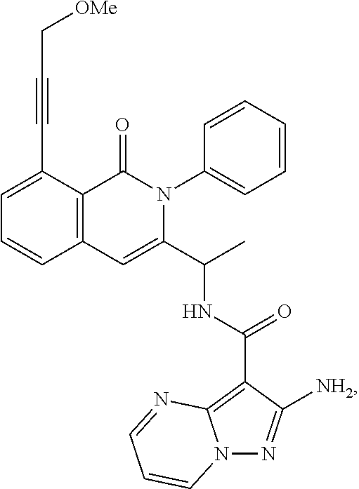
C1=C(C#CC[OMe])C2=C(C=C1)C=C(C(C)NC(C1=C3N(N=C1[NH2])C=CC=N3)=O)N(C1=CC=CC=C1)C2=O
